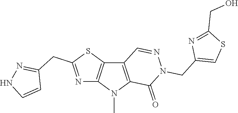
C12=C(N(C)C3=C1C=NN(CC1=CSC(CO)=N1)C3=O)N=C(CC1=NNC=C1)S2
